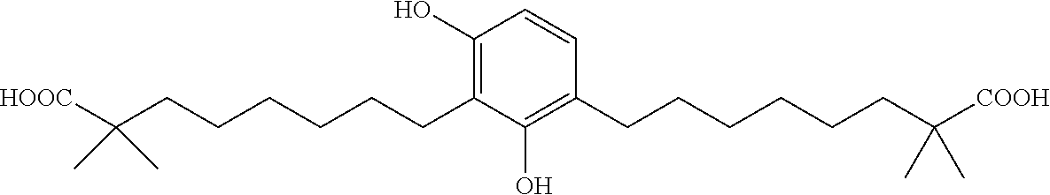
C1(O)=C(CCCCCCC(C)(C)[HOOC])C(O)=C(CCCCCCC(C)(C)[COOH])C=C1
